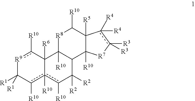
[R9]1c([R10])C2([R6])c([R10])(c([R10])C1([R1])[R1])c([R10])C([R2])([R2])C1C2([R10])[R8]C([R10])C2([R5])C1([R10])[R7]c([R3])([R3])c2([R4])[R4]
